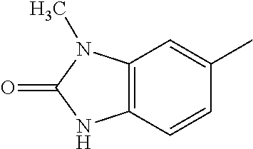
C1=CC2=C(C=C1C)N(C)C(=O)N2
